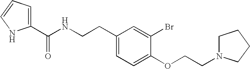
C1(CCNC(C2=CC=CN2)=O)=CC=C(OCCN2CCCC2)C(Br)=C1
